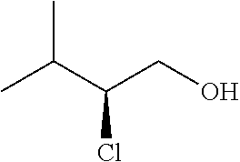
C(C(Cl)CO)(C)C
